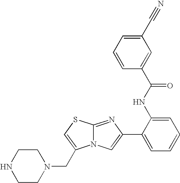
N12C(=NC(C3=CC=CC=C3NC(C3=CC(C#N)=CC=C3)=O)=C1)SC=C2CN1CCNCC1
